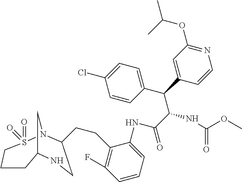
C(C(C(C1=CC=C(Cl)C=C1)C1=CC(OC(C)C)=NC=C1)NC(OC)=O)(=O)NC1=CC=CC(F)=C1CCC1N2S(=O)(=O)CCCC(C2)NC1
